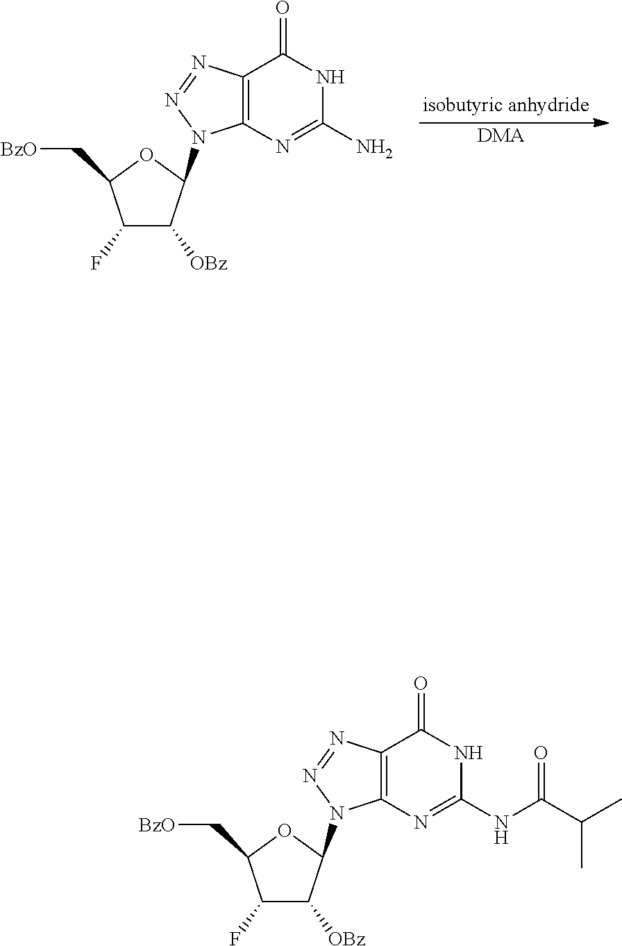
[DMA].C12=C(N=C(N)NC1=O)N(C1C([OBz])C(F)C(C[BzO])O1)N=N2.C12=C(N=C(NC(C(C)C)=O)NC1=O)N(C1C([OBz])C(F)C(C[BzO])O1)N=N2
